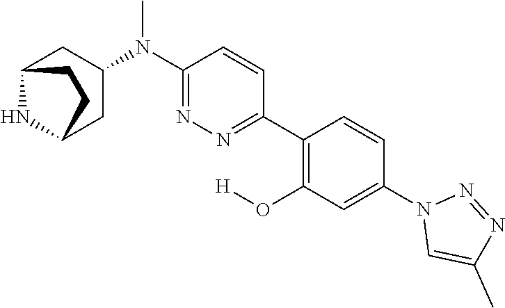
N1(C2=CC(O[H])=C(C3=NN=C(N(C)C4CC5NC(C4)CC5)C=C3)C=C2)C=C(C)N=N1
